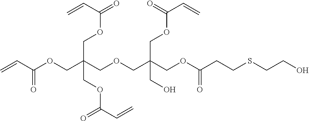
C=CC(OCC(COCC(COC(CCSCCO)=O)(COC(C=C)=O)CO)(COC(=O)C=C)COC(C=C)=O)=O
